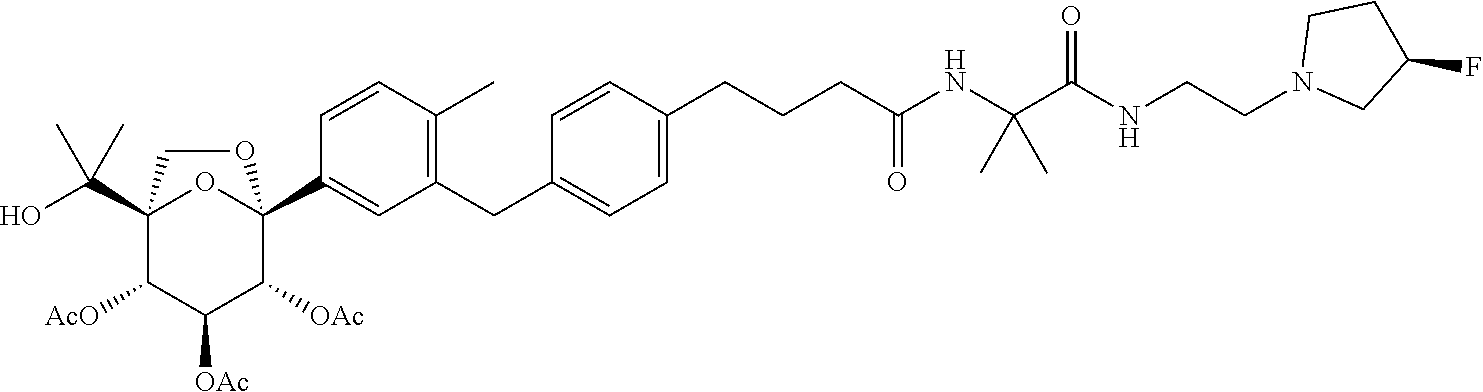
C12(C(O)(C)C)C([AcO])C([OAc])C([OAc])C(C3=CC(CC4=CC=C(CCCC(NC(C(NCCN5CC(F)CC5)=O)(C)C)=O)C=C4)=C(C)C=C3)(O1)OC2
